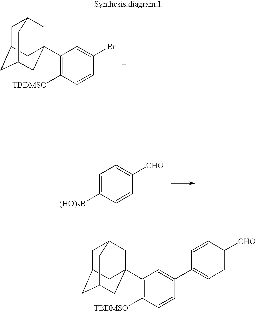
C1C2CC3CC(C4=C([TBDMSO])C=CC(Br)=C4)(CC1C3)C2.C1=C([(HO)2B])C=CC([CHO])=C1.C1C2CC3CC(C4=C([TBDMSO])C=CC(C5=CC=C([CHO])C=C5)=C4)(CC1C3)C2
